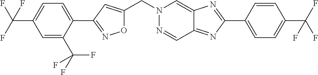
O1C(CN2N=CC3=NC(C4=CC=C(C(F)(F)F)C=C4)=NC3=C2)=CC(C2=CC=C(C(F)(F)F)C=C2C(F)(F)F)=N1
